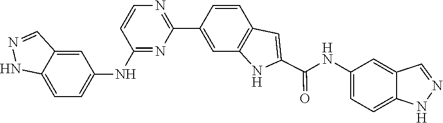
C1=C2C(=CC(NC(C3=CC4=C(C=C(C5=NC=CC(NC6=CC=C7C(=C6)C=NN7)=N5)C=C4)N3)=O)=C1)C=NN2
